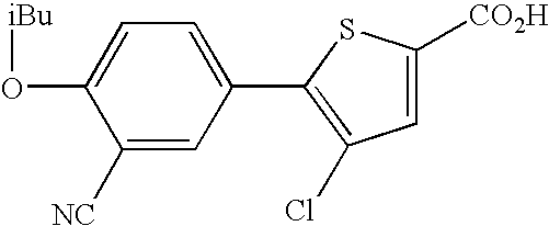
C1(O[iBu])=CC=C(C2=C(Cl)C=C([CO2H])S2)C=C1[NC]
